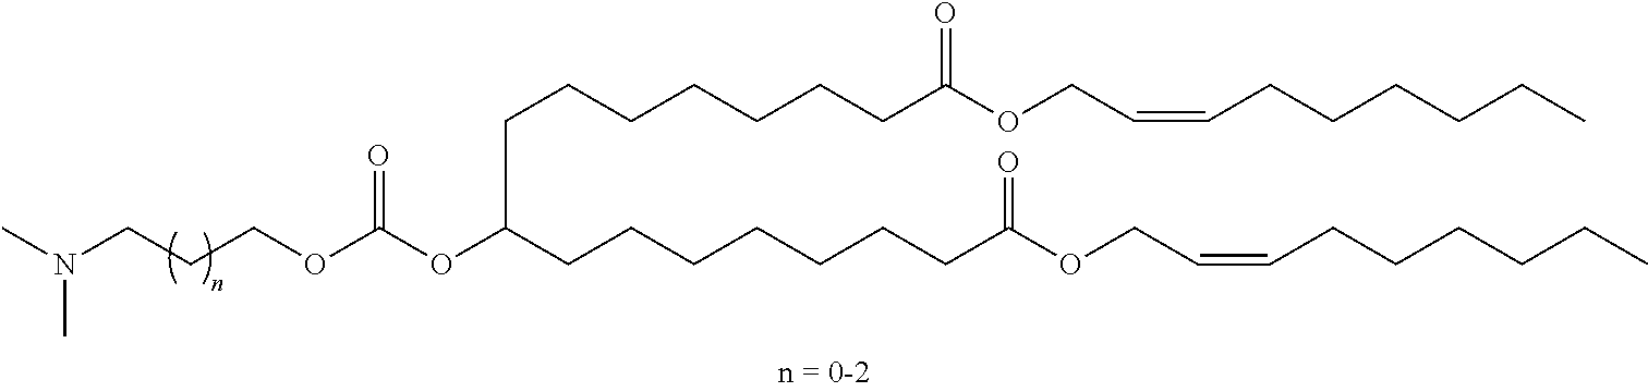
C(CCOC(OC(CCCCCCCC(OCC=CCCCCCC)=O)CCCCCCCC(OCC=CCCCCCC)=O)=O)N(C)C
